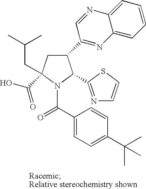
C1(C2=NC3=CC=CC=C3N=C2)CC(C(O)=O)(CC(C)C)N(C(C2=CC=C(C(C)(C)C)C=C2)=O)C1C1=NC=CS1
